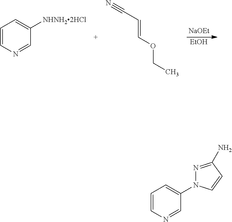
C1=CN=CC([NHNH22HCl])=C1.[NaOEt].[EtOH].C(=COCC)C#N.C1=CN=CC(N2N=C(N)C=C2)=C1
